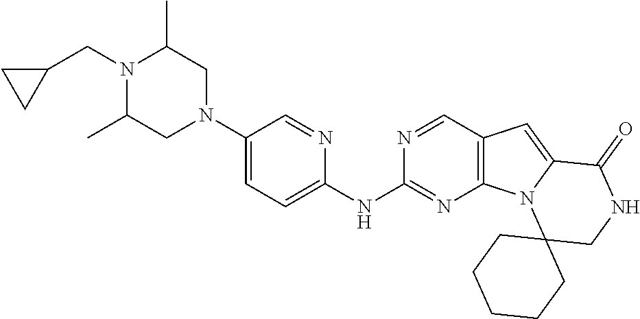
N1(CC2CC2)C(C)CN(C2=CC=C(NC3=NC4=C(C=N3)C=C3N4C4(CNC3=O)CCCCC4)N=C2)CC1C
